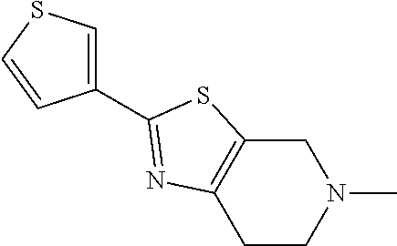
C1C2=C(CCN1C)N=C(C1=CSC=C1)S2
